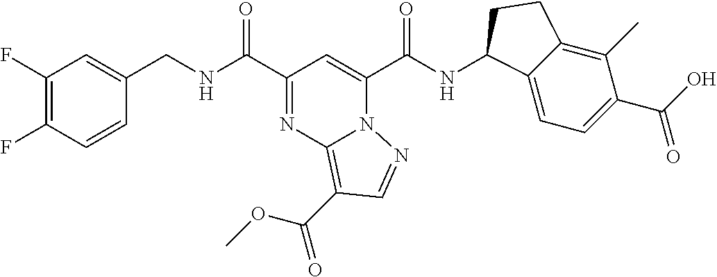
C1(F)=C(F)C=CC(CNC(C2=NC3=C(C(OC)=O)C=NN3C(C(NC3C4=CC=C(C(=O)O)C(C)=C4CC3)=O)=C2)=O)=C1
